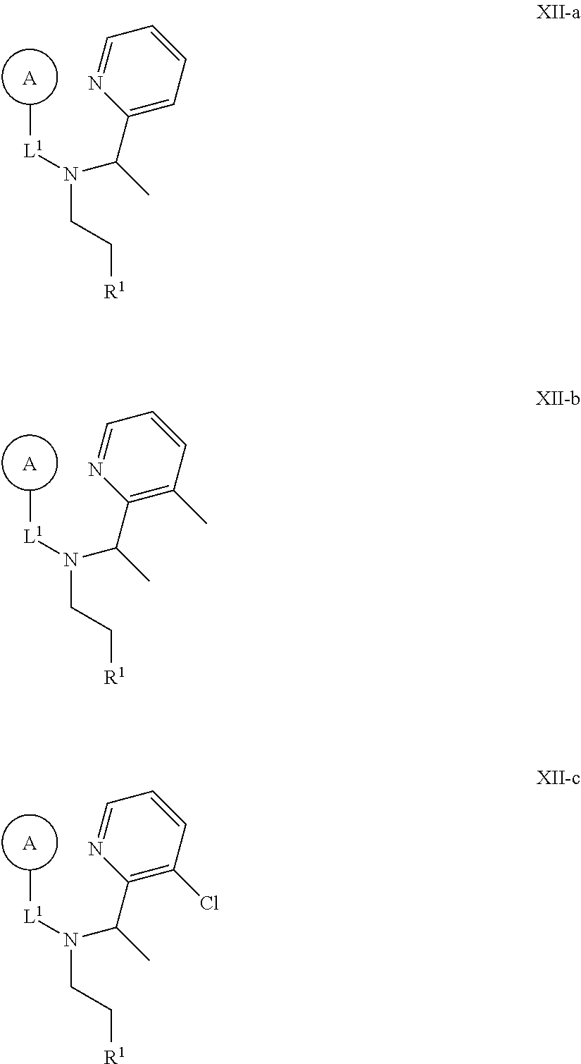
[A].N(CC[R1])([L1]C)C(C)C1=CC=CC=N1.[A].N(CC[R1])([L1]C)C(C)C1=C(C)C=CC=N1.[A].N(CC[R1])([L1]C)C(C)C1=C(Cl)C=CC=N1
